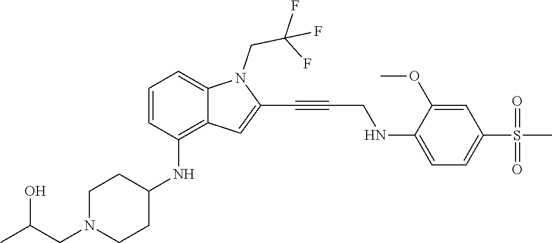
C(C#CC1=CC2=C(NC3CCN(CC(C)O)CC3)C=CC=C2N1CC(F)(F)F)NC1=CC=C(S(C)(=O)=O)C=C1OC
